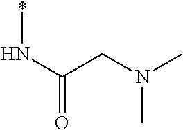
*NC(=O)CN(C)C
